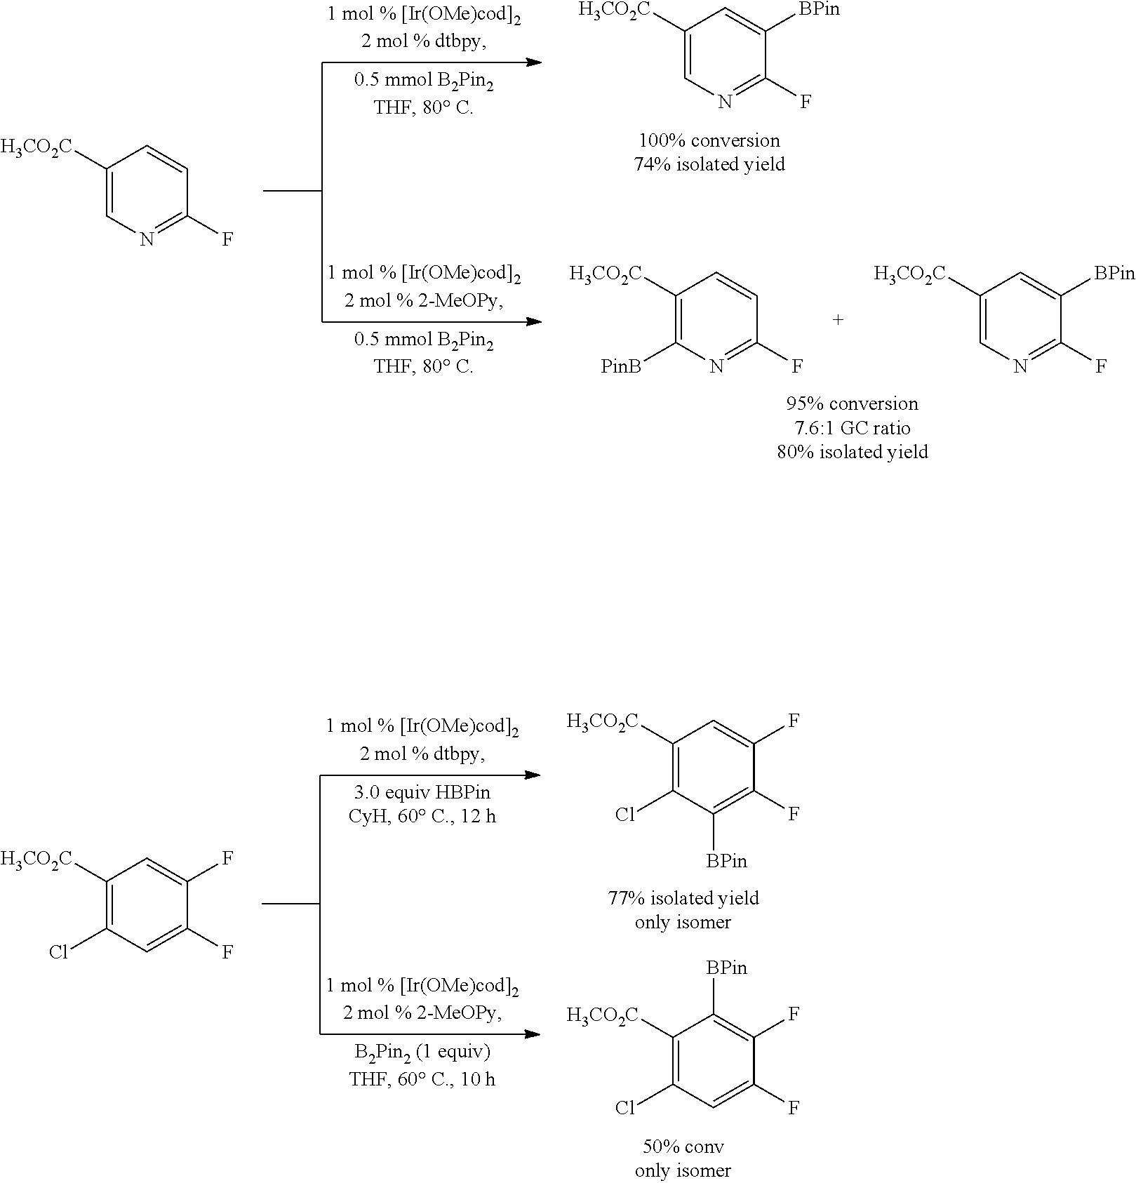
C1([H3CO2C])=CN=C(F)C([BPin])=C1.C1([H3CO2C])=CN=C(F)C([BPin])=C1.C1([H3CO2C])=C([PinB])N=C(F)C=C1.C1([H3CO2C])=CN=C(F)C=C1.C1([H3CO2C])=C(Cl)C([BPin])=C(F)C(F)=C1.C1([H3CO2C])=C(Cl)C=C(F)C(F)=C1[BPin].C1([H3CO2C])=C(Cl)C=C(F)C(F)=C1
